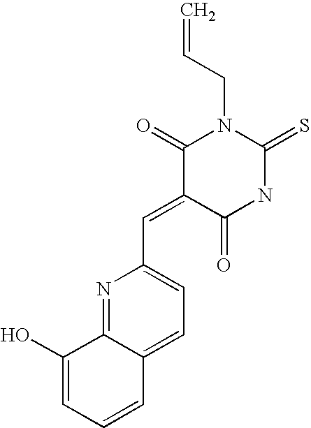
O=C1C(=CC2=CC=C3C(=N2)C(O)=CC=C3)C(=O)N(CC=C)C(=S)N1
